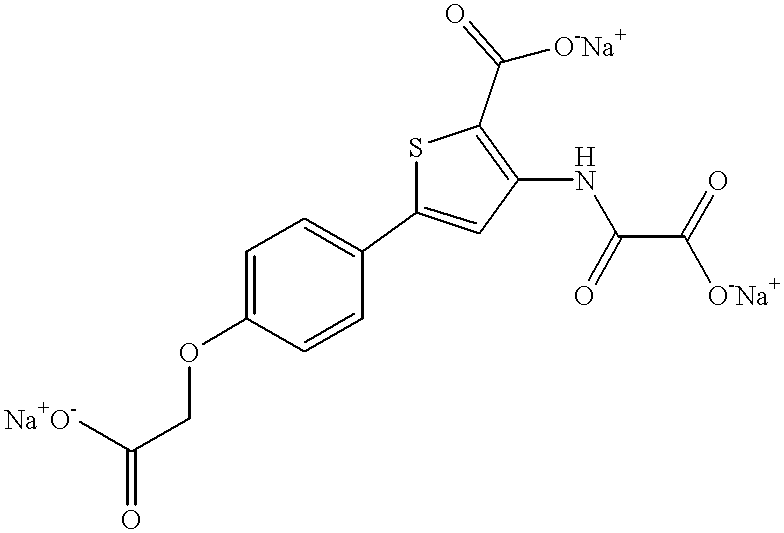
S1C(C2=CC=C(OCC(=O)[Na+O-])C=C2)=CC(NC(C([O-Na+])=O)=O)=C1C(=O)[O-Na+]
